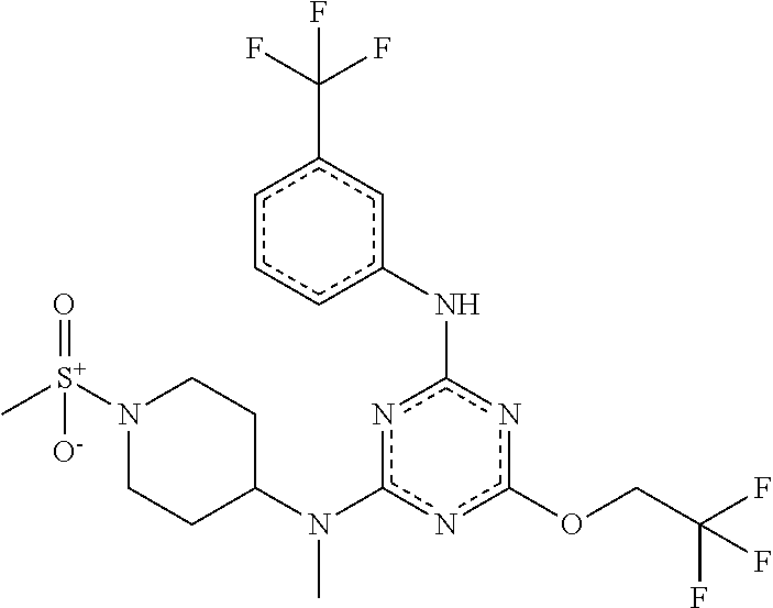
N1([S+](=O)(C)[O-])CCC(N(c2nc(OCC(F)(F)F)nc(Nc3cc(C(F)(F)F)ccc3)n2)C)CC1
